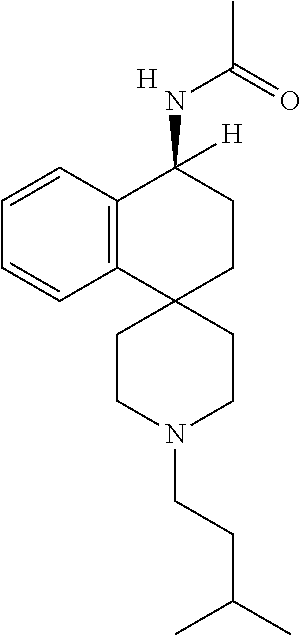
[H].C12=C(C=CC=C1)C(NC(C)=O)([H])CCC21CCN(CCC(C)C)CC1
